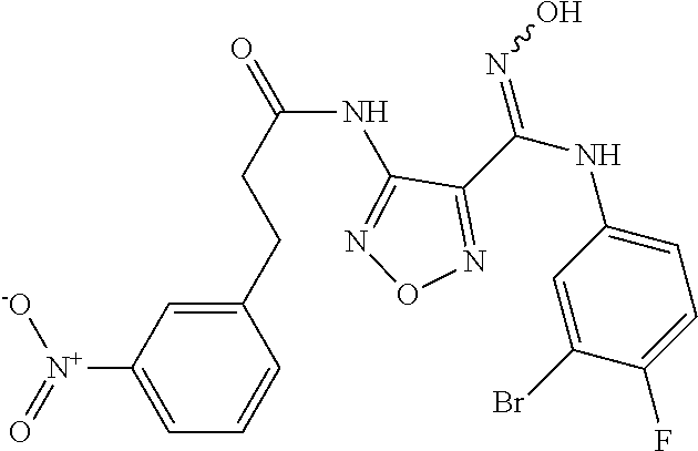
C(NC1=NON=C1C(NC1=CC=C(F)C(Br)=C1)=NO)(=O)CCC1=CC([N+]([-O])=O)=CC=C1
